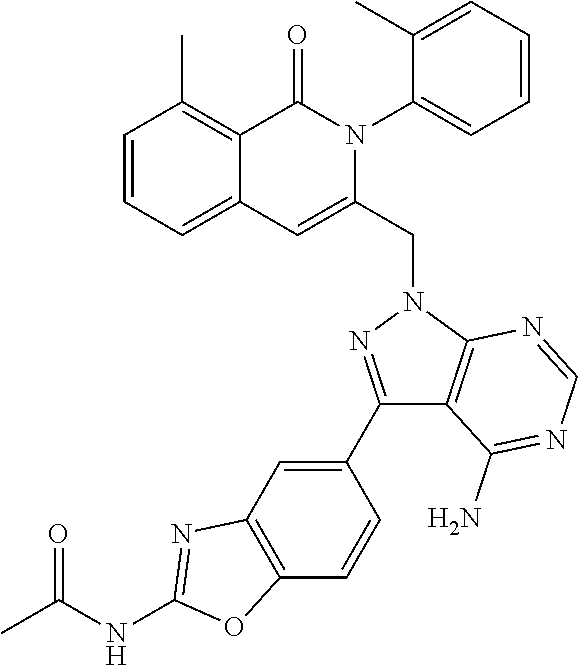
C1=CC=C2C(=C1C)C(=O)N(C1=CC=CC=C1C)C(CN1N=C(C3=CC4=C(C=C3)OC(NC(=O)C)=N4)C3=C1N=CN=C3N)=C2
